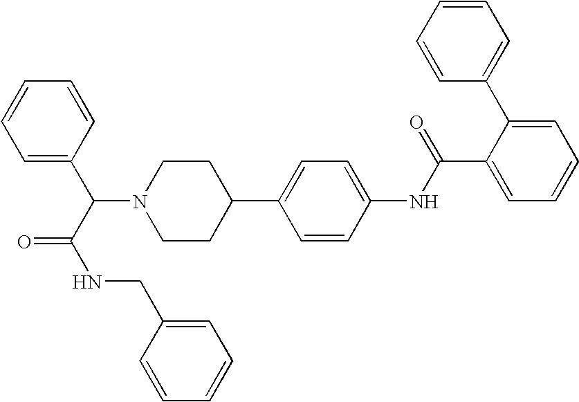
C1(C2=CC=C(NC(C3=CC=CC=C3C3=CC=CC=C3)=O)C=C2)CCN(C(C(=O)NCC2=CC=CC=C2)C2=CC=CC=C2)CC1
